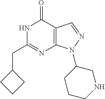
N1C(CC2CCC2)=NC2=C(C1=O)C=NN2C1CCCNC1
